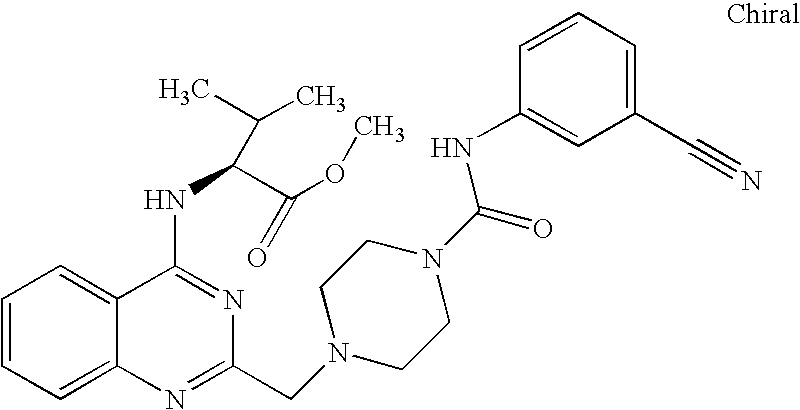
C1=CC=C2C(=C1)C(NC(C(OC)=O)C(C)C)=NC(CN1CCN(C(=O)NC3=CC(C#N)=CC=C3)CC1)=N2
